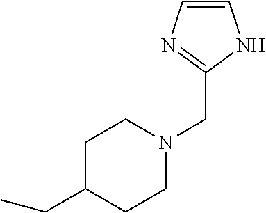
C1C(CC)CCN(CC2=NC=CN2)C1
